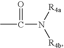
C(N([R4a])[R4b])(=O)C
